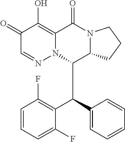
C1=CC=C(F)C(C(C2=CC=CC=C2)C2C3N(C(=O)C4=C(O)C(=O)C=NN24)CCC3)=C1F
